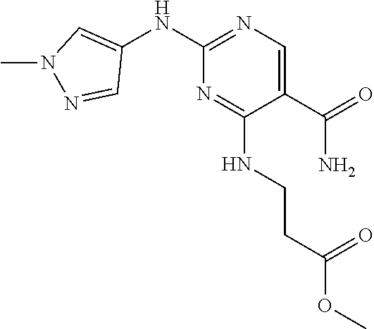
C1(C(=O)N)=CN=C(NC2=CN(C)N=C2)N=C1NCCC(OC)=O
